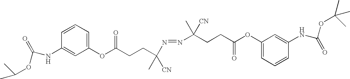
C1(OC(=O)CCC(N=NC(CCC(OC2=CC=CC(NC(=O)OC(C)C)=C2)=O)(C)[CN])([CN])C)=CC=CC(NC(OC(C)(C)C)=O)=C1
